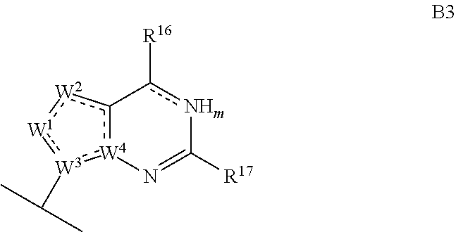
c12[W4](:[W3](C(C)C):[W1]:[W2]1)N=C([R17])[NHm]c-2[R16]
